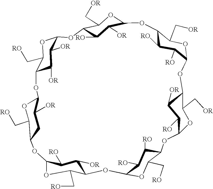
C12CC([OR])C(OC1C[RO])OC1C([OR])C([OR])C(OC1C[RO])OC1C([RO])C([OR])C(OC1C[OR])OC1C([RO])C([RO])C(OC1C[OR])OC1C([OR])C([RO])C(OC1C[OR])OC1C([RO])C([RO])C(OC1C[RO])OC1C([OR])C([RO])C(O2)OC1C[RO]
